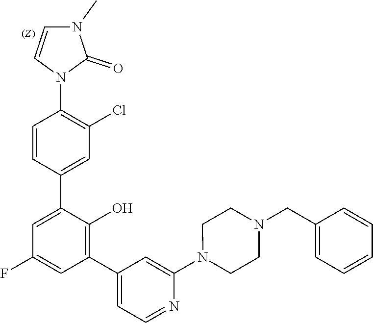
C1=CN(C2=C(Cl)C=C(C3=CC(F)=CC(C4=CC=NC(N5CCN(CC6=CC=CC=C6)CC5)=C4)=C3O)C=C2)C(=O)N1C
